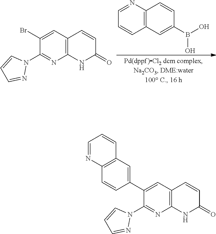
C1=NC2=C(C=C1)C=C(B(O)O)C=C2.C1(Br)=CC2=C(N=C1N1C=CC=N1)NC(=O)C=C2.C1(C2=CC3=C(C=C2)N=CC=C3)=CC2=C(N=C1N1C=CC=N1)NC(=O)C=C2
